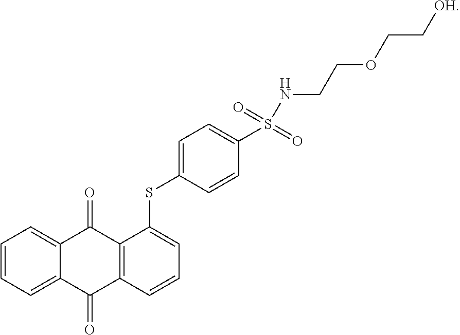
C1=CC=C2C(=C1)C(=O)C1=C(C2=O)C=CC=C1SC1=CC=C(S(NCCOCC[OH])(=O)=O)C=C1
